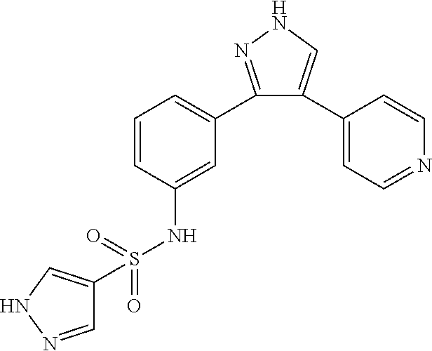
C1(C2=CC=CC(NS(=O)(=O)C3=CNN=C3)=C2)=NNC=C1C1=CC=NC=C1
